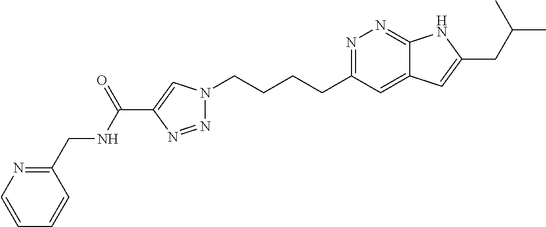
N1=C(CCCCN2N=NC(C(NCC3=NC=CC=C3)=O)=C2)C=C2C(=N1)NC(CC(C)C)=C2
